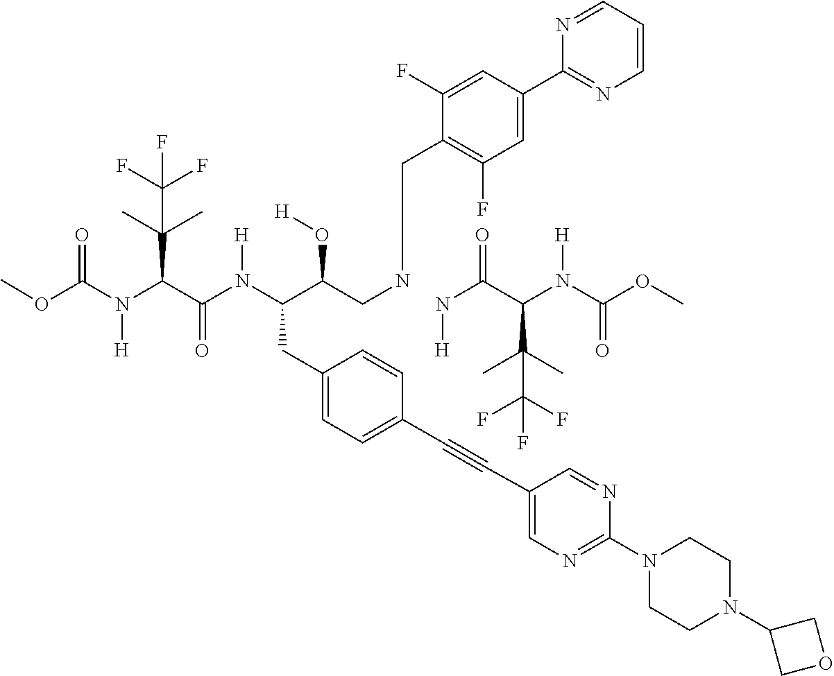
N(C(C(N(C(OC)=O)[H])C(C)(C)C(F)(F)F)=O)[H].COC(N(C(C(N(C(C(CNCC1=C(F)C=C(C2=NC=CC=N2)C=C1F)O[H])CC1=CC=C(C#CC2=CN=C(N3CCN(C4COC4)CC3)N=C2)C=C1)[H])=O)C(C)(C)C(F)(F)F)[H])=O
